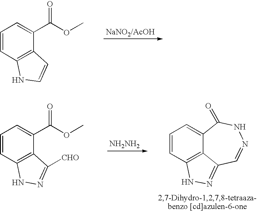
C1=CC2=C(C(C(OC)=O)=C1)C=CN2.C1=CC2=C(C(C(OC)=O)=C1)C([CHO])=NN2.[NH2NH2].C1=CC2=C3C(=C1)C(=O)NN=CC3=NN2
